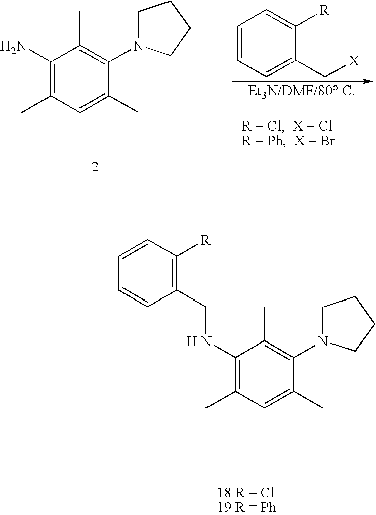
C1(N)=C(C)C=C(C)C(N2CCCC2)=C1C.C1=CC=C(C[X])C([R])=C1.C1([H N]CC2=C([R])C=CC=C2)=C(C)C=C(C)C(N2CCCC2)=C1C
